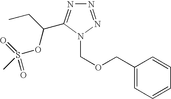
C1(COCN2N=NN=C2C(CC)OS(=O)(=O)C)=CC=CC=C1
